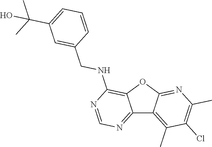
C12=NC=NC(NCC3=CC(C(C)(C)O)=CC=C3)=C1OC1=NC(C)=C(Cl)C(C)=C21
